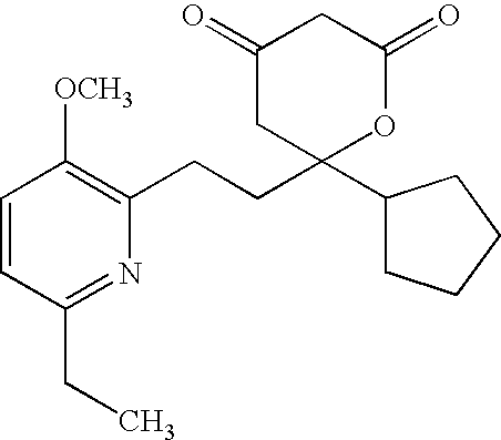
C1=CC(CC)=NC(CCC2(C3CCCC3)OC(=O)CC(=O)C2)=C1[OCH3]
